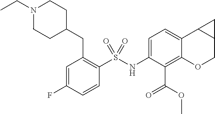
CCN1CCC(CC2=C(S(NC3=CC=C4C(=C3C(=O)OC)OCC3C4C3)(=O)=O)C=CC(F)=C2)CC1
